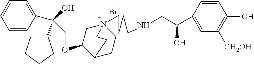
Br.C1=CC(C(O)(C2CCCC2)COC2C3CCN(CCCCNCC(O)C4=CC([CH2OH])=C(O)C=C4)(C2)CC3)=CC=C1
